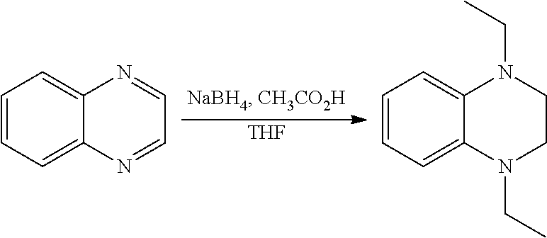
C1=CC=C2C(=C1)N=CC=N2.C1=CC=C2C(=C1)N(CC)CCN2CC.[THF]
